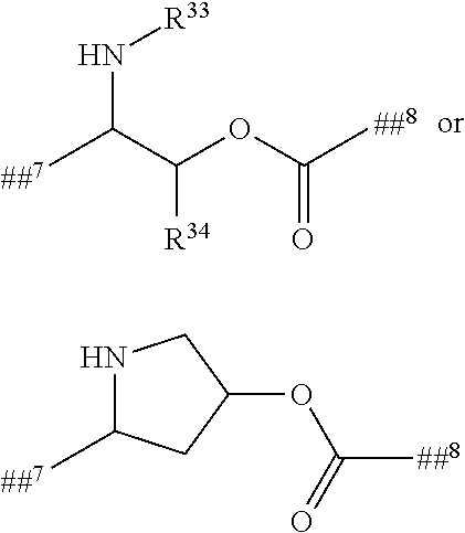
CC(C(OC(C)=O)[R34])N[R33].C(C)(=O)OC1CNC(C)C1
